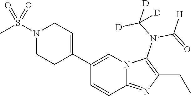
C1(C2=CN3C(=NC(CC)=C3N(C([D])([D])[D])C(=O)[H])C=C2)=CCN(S(C)(=O)=O)CC1
